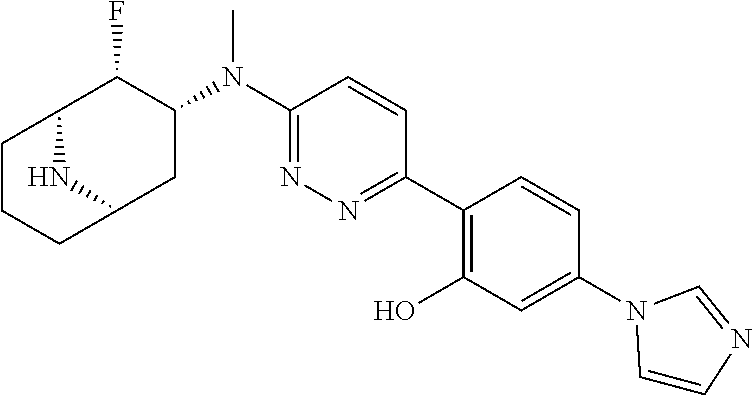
C1(N(C2C(F)C3CCCC(C2)N3)C)=NN=C(C2=C(O)C=C(N3C=CN=C3)C=C2)C=C1
